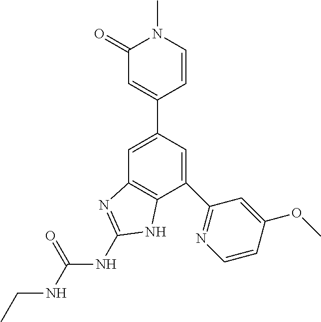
C1=C(C2=CC(=O)N(C)C=C2)C=C(C2=NC=CC(OC)=C2)C2=C1N=C(NC(=O)NCC)N2
